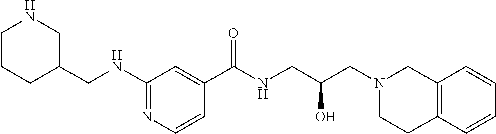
N1=C(NCC2CNCCC2)C=C(C(NCC(CN2CC3=C(CC2)C=CC=C3)O)=O)C=C1
